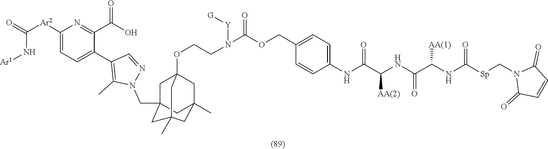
C(N[Ar1])(=O)[Ar2]C1=CC=C(C2=C(C)N(CC34CC5(C)CC(OCCN([Y][G])C(OCC6=CC=C(NC(C(NC(C(NC([Sp]CN7C(=O)C=CC7=O)=O)[AA(1)])=O)[AA(2)])=O)C=C6)=O)(C3)CC(C)(C4)C5)N=C2)C(C(O)=O)=N1
